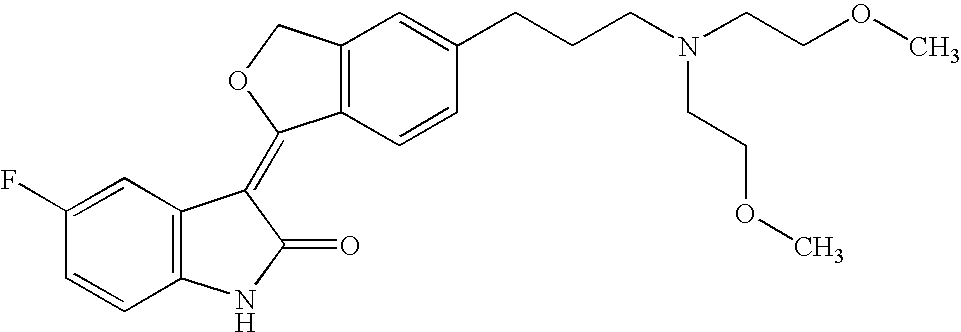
C1=C(F)C=CC2=C1C(=C1C3=C(C=C(CCCN(CCOC)CCOC)C=C3)CO1)C(=O)N2
